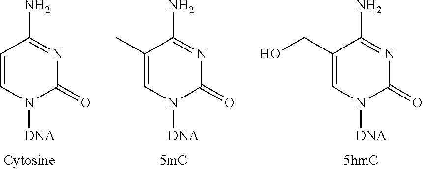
C1=CN([DNA])C(=O)N=C1N.C1(C)=CN([DNA])C(=O)N=C1N.C1(CO)=CN([DNA])C(=O)N=C1N
